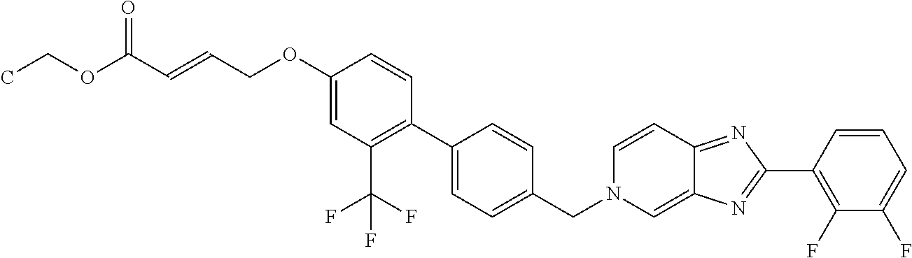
C1(OCC=CC(OCC)=O)=CC(C(F)(F)F)=C(C2=CC=C(CN3C=C4C(=NC(C5=C(F)C(F)=CC=C5)=N4)C=C3)C=C2)C=C1
